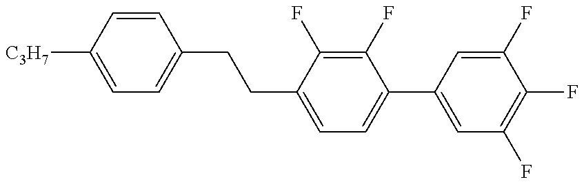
C1=C([C3H7])C=CC(CCC2=CC=C(C3=CC(F)=C(F)C(F)=C3)C(F)=C2F)=C1
